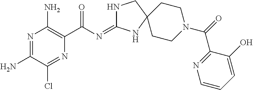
N1=C(N)C(Cl)=NC(C(N=C2NCC3(N2)CCN(C(=O)C2=NC=CC=C2O)CC3)=O)=C1N
